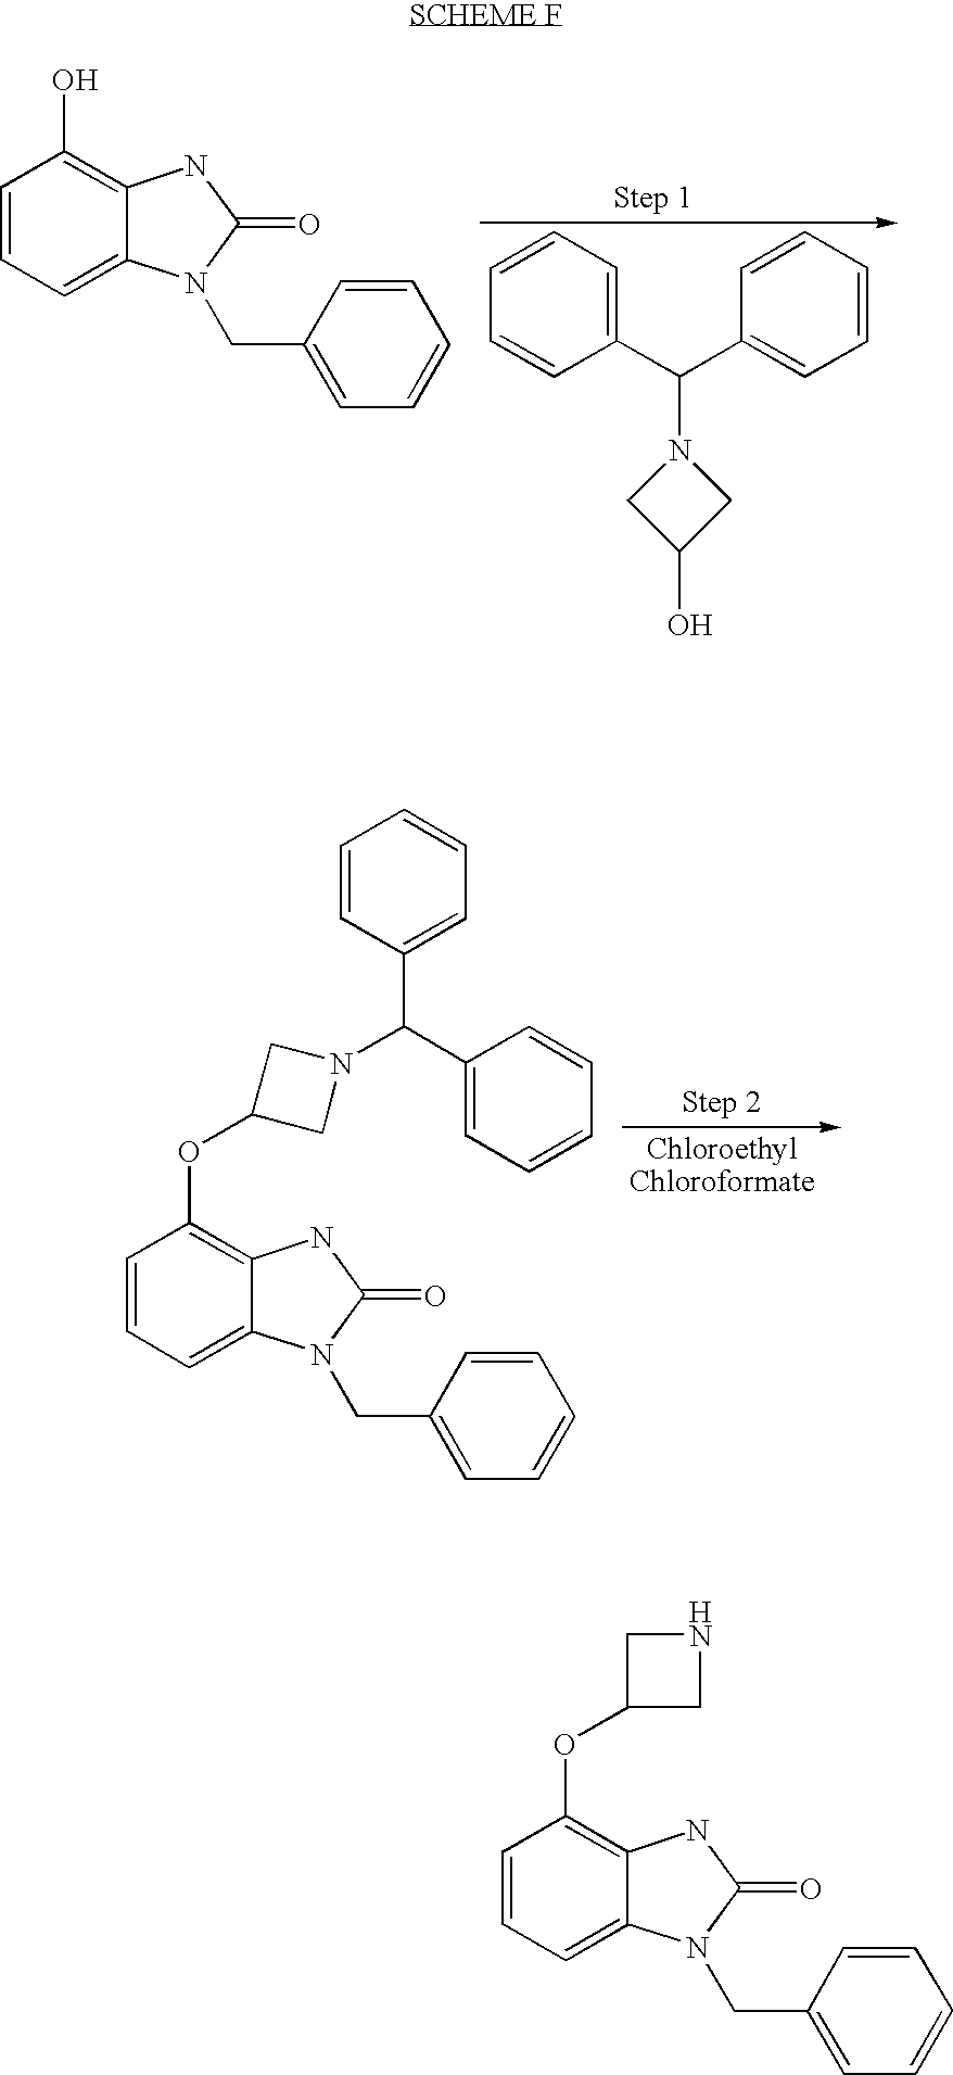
C1=CC=C2C(=C1OC1CN(C(C3=CC=CC=C3)C3=CC=CC=C3)C1)NC(=O)N2CC1=CC=CC=C1.C1=CC=C2C(=C1O)NC(=O)N2CC1=CC=CC=C1.C1=CC=C(C(C2=CC=CC=C2)N2CC(O)C2)C=C1.C1=CC=C2C(=C1OC1CNC1)NC(=O)N2CC1=CC=CC=C1
